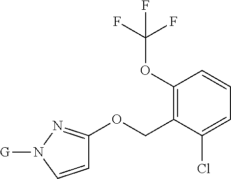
C1(OC(F)(F)F)=C(COC2=NN([G])C=C2)C(Cl)=CC=C1
